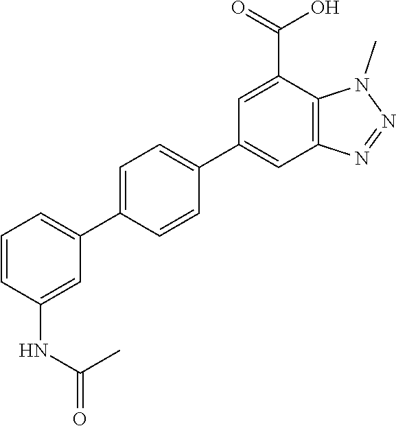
C1(C2=CC=C(C3=CC4=C(C(C(=O)O)=C3)N(C)N=N4)C=C2)=CC=CC(NC(C)=O)=C1
